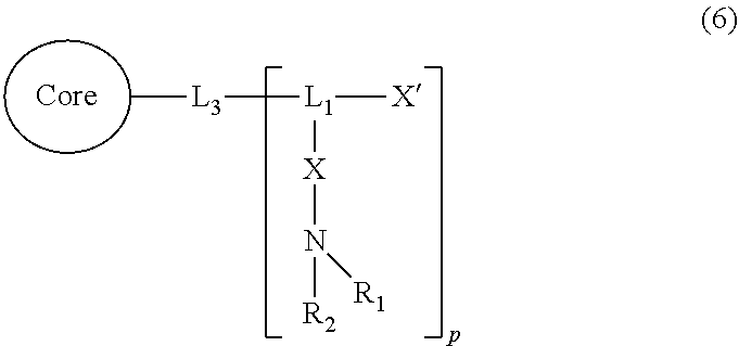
C[L3][L1]([X])[X]N([R2])[R1]
